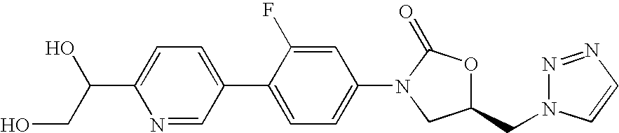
C1=C(C2=CC=C(N3C(=O)OC(CN4N=NC=C4)C3)C=C2F)C=NC(C(O)CO)=C1
